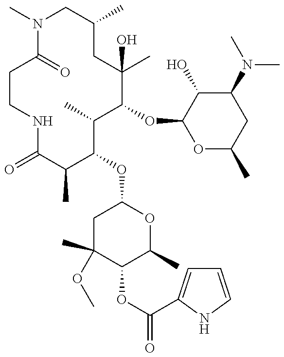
C1CC(=O)N(C)CC(C)CC(C)(O)C(OC2OC(C)CC(N(C)C)C2O)C(C)C(OC2CC(C)(OC)C(OC(=O)C3=CC=CN3)C(C)O2)C(C)C(=O)N1
